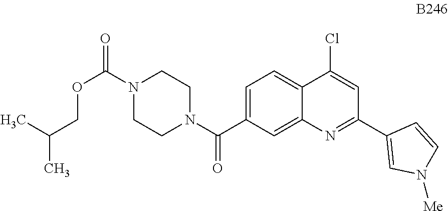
C1=C(C(N2CCN(C(=O)OCC(C)C)CC2)=O)C=C2C(=C1)C(Cl)=CC(C1=CN([Me])C=C1)=N2
